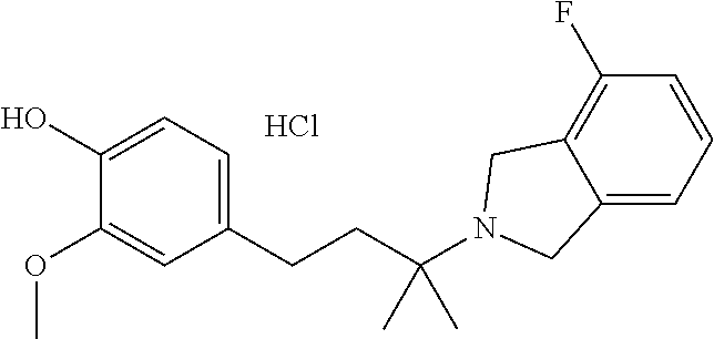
C1(O)=CC=C(CCC(N2CC3=CC=CC(F)=C3C2)(C)C)C=C1OC.Cl
